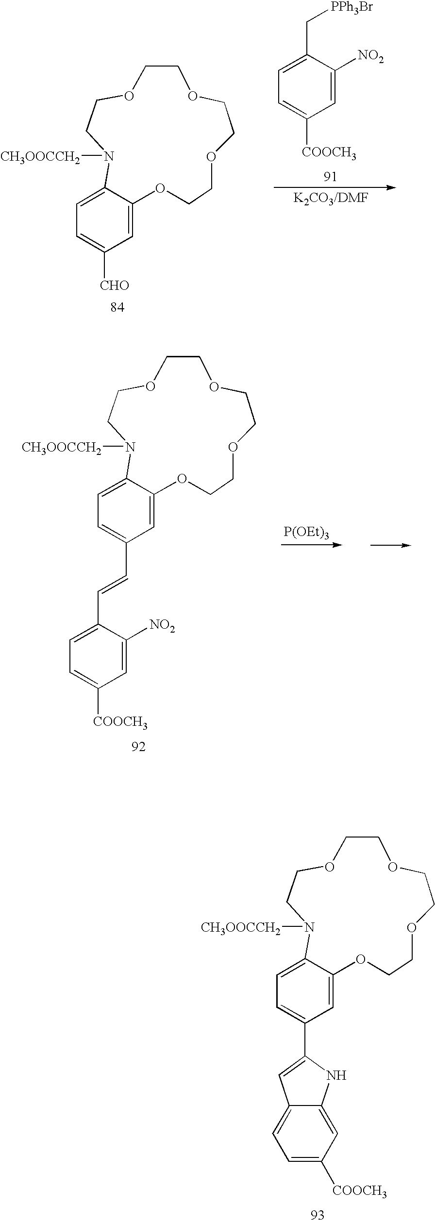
C1=C([CHO])C=C2C(=C1)N([CH3OOCCH2])CCOCCOCCOCCO2.C1=C([COOCH3])C=C([NO2])C(C[PPh3Br])=C1.[K2CO3/DMF].C1=C(C2=CC3=CC=C([COOCH3])C=C3N2)C=C2C(=C1)N([CH3OOCCH2])CCOCCOCCOCCO2.[P(OEt)3].C1=C(C=CC2=CC=C([COOCH3])C=C2[NO2])C=C2C(=C1)N([CH3OOCCH2])CCOCCOCCOCCO2
